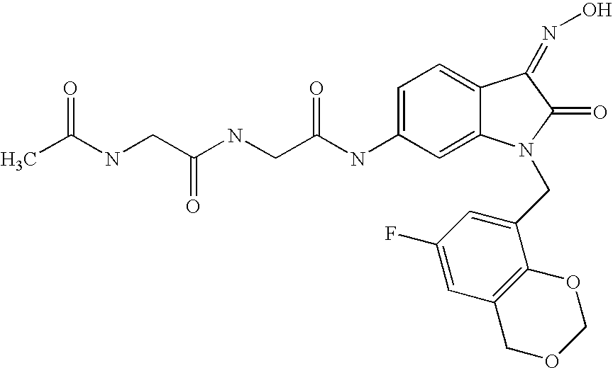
C(C(NC1=CC=C2C(=C1)N(CC1=CC(F)=CC3=C1OCOC3)C(=O)C2=NO)=O)NC(CNC(C)=O)=O
